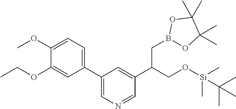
C1(C2=CN=CC(C(CO[Si](C)(C)C(C)(C)C)CB3OC(C)(C)C(C)(C)O3)=C2)=CC=C(OC)C(OCC)=C1
